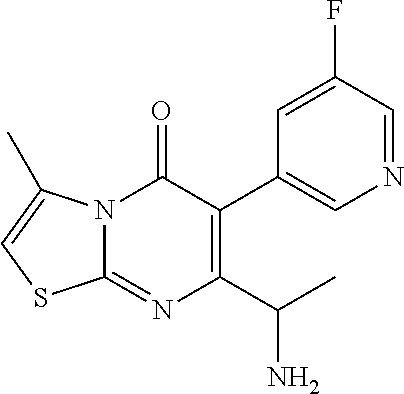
N12C(=NC(C(C)N)=C(C3=CN=CC(F)=C3)C1=O)SC=C2C
